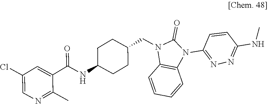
O=C1N(CC2CCC(NC(C3=CC(Cl)=CN=C3C)=O)CC2)C2=C(N1C1=NN=C(NC)C=C1)C=CC=C2
